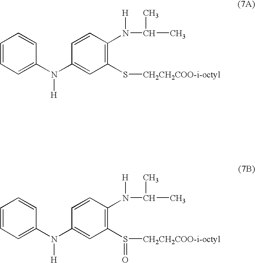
C1=CC=C(N(C2=CC(S[CH2CH2COO-i-octyl])=C(N(C(C)C)[H])C=C2)[H])C=C1.C1=CC=C(N(C2=CC(S([CH2CH2COO-i-octyl])=O)=C(N(C(C)C)[H])C=C2)[H])C=C1
